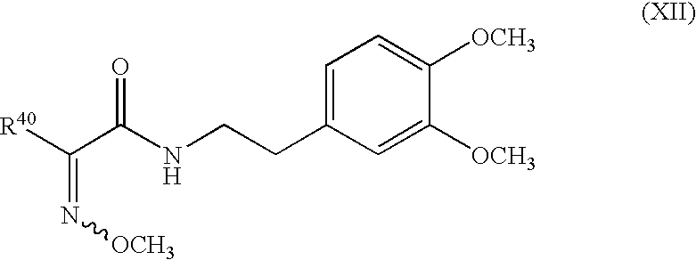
[R40]C(=N[OCH3])C(NCCC1=CC=C([OCH3])C([OCH3])=C1)=O
